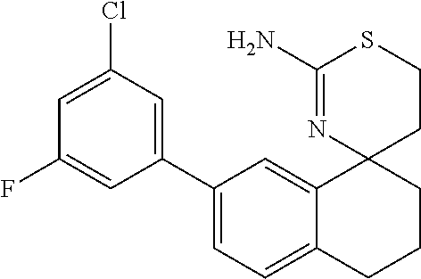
C1(C2=CC(Cl)=CC(F)=C2)=CC=C2C(=C1)C1(CCC2)CCSC(N)=N1
